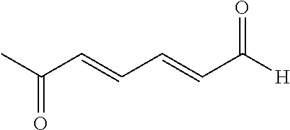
O=C(C=CC=CC([H])=O)C
